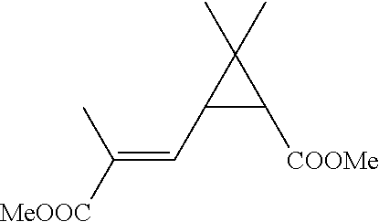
[MeOOC]C(=CC1C([COOMe])C1(C)C)C
